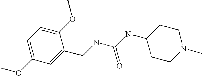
C(NC(NC1CCN(C)CC1)=O)C1=CC(OC)=CC=C1OC
